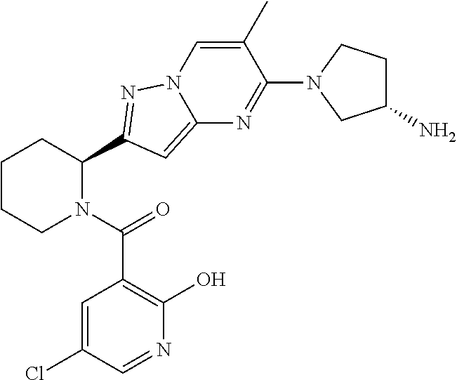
C1CCN(C(=O)C2=C(O)N=CC(Cl)=C2)C(C2=NN3C(=C2)N=C(N2CC(N)CC2)C(C)=C3)C1
